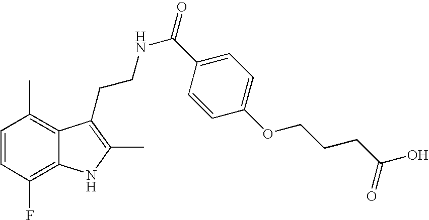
C1=CC(F)=C2C(=C1C)C(CCNC(=O)C1=CC=C(OCCCC(O)=O)C=C1)=C(C)N2
